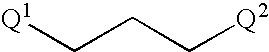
[Q1]CCC[Q2]
